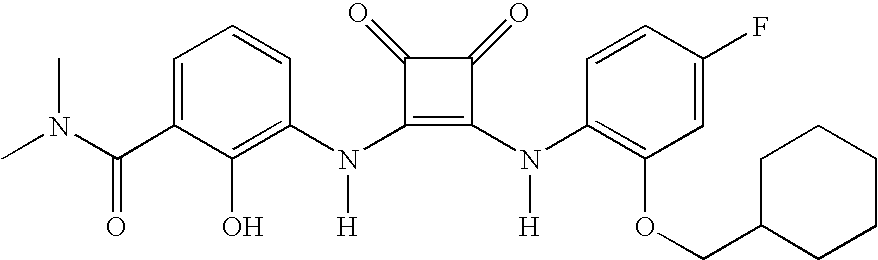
CN(C(C1=CC=CC(N(C2=C(N(C3=C(OCC4CCCCC4)C=C(F)C=C3)[H])C(=O)C2=O)[H])=C1O)=O)C
